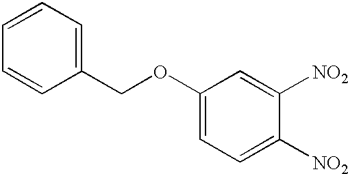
O(C1=CC=C([NO2])C([NO2])=C1)CC1=CC=CC=C1
